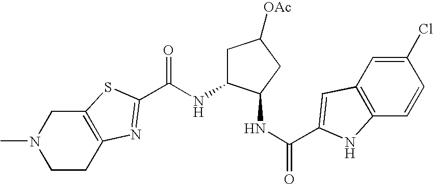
C(NC1CC([OAc])CC1NC(=O)C1=CC2=C(C=CC(Cl)=C2)N1)(=O)C1=NC2=C(CN(C)CC2)S1
